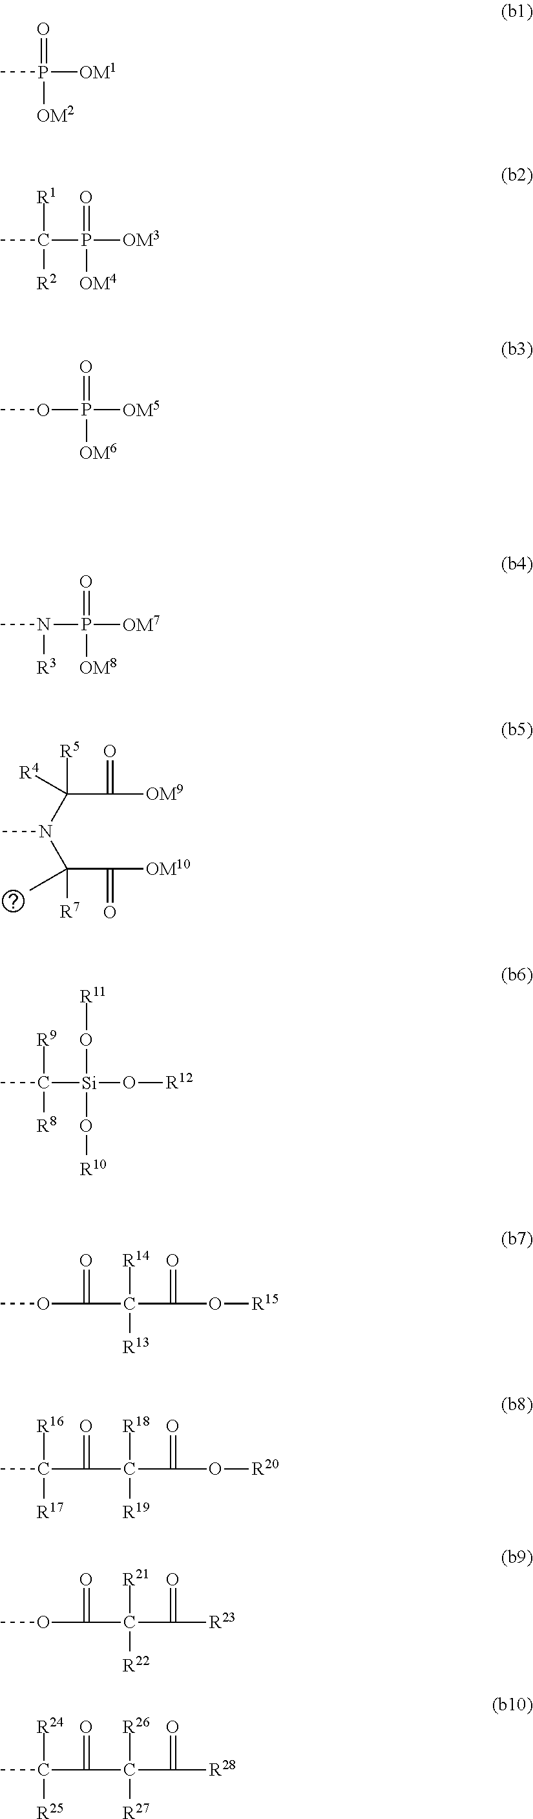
N(P(=O)([OM7])[OM8])(C)[R3].CN(C(C(=O)[OM9])([R5])[R4])C(C(=O)[OM10])([R7])C.O(P(=O)([OM5])[OM6])C.C([Si](O[R11])(O[R12])O[R10])(C)([R8])[R9].CP(=O)([OM1])[OM2].CC([R1])(P([OM3])([OM4])=O)[R2].COC(=O)C(C(=O)O[R15])([R13])[R14].CC(C(=O)C(C(=O)O[R20])([R19])[R18])([R16])[R17].COC(=O)C(C(=O)[R23])([R22])[R21].CC(C(=O)C(C(=O)[R28])([R27])[R26])([R24])[R25]
